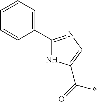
C1(C2=CC=CC=C2)=NC=C(C(=O)*)N1
